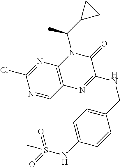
N1=C(Cl)N=CC2=C1N(C(C1CC1)C)C(=O)C(NCC1=CC=C(NS(C)(=O)=O)C=C1)=N2
